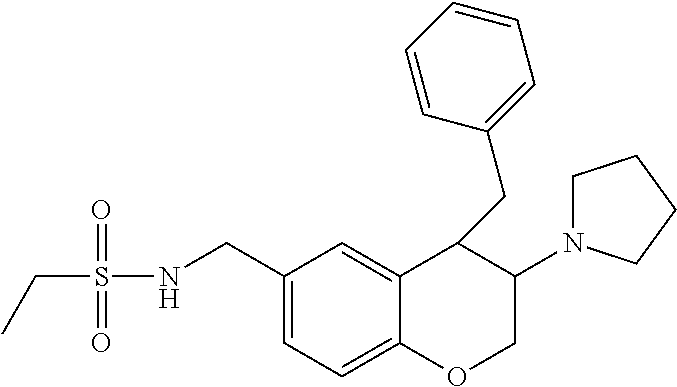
C(S(NCC1=CC=C2C(=C1)C(CC1=CC=CC=C1)C(N1CCCC1)CO2)(=O)=O)C
